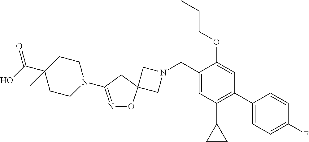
C1N(CC2=CC(C3CC3)=C(C3=CC=C(F)C=C3)C=C2OCCC)CC12ON=C(N1CCC(C(O)=O)(C)CC1)C2
